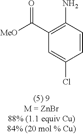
C1(C([MeO])=O)=C(N)C=CC(Cl)=C1
